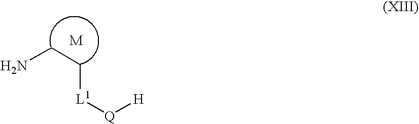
NCC[L1][Q][H]
